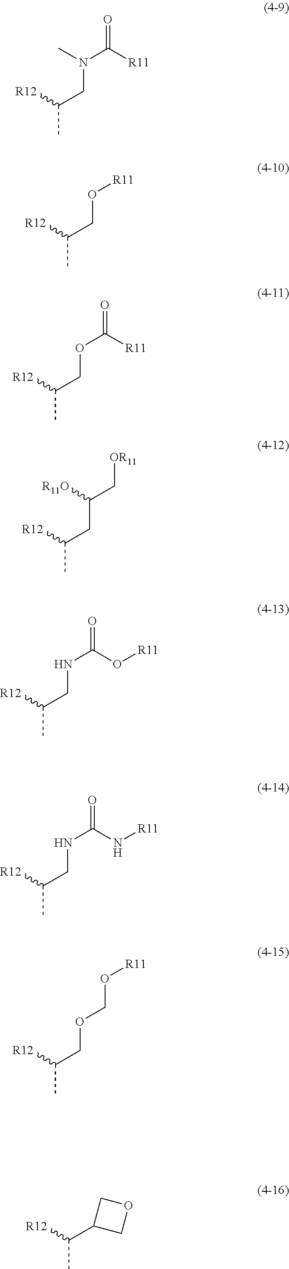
CC([R12])CN(C(=O)[R11])C.CC([R12])CO[R11].CC([R12])COC(=O)[R11].CC([R12])CC(C[OR11])[R11O].CC([R12])CNC(=O)O[R11].CC([R12])COCO[R11].CC([R12])C1COC1.CC([R12])CNC(=O)N[R11]
